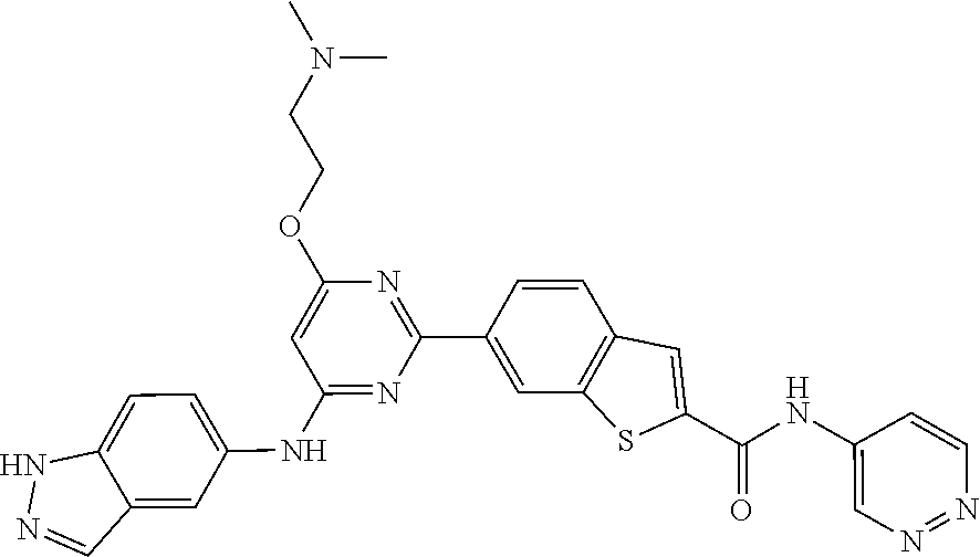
C(COC1=CC(NC2=CC=C3C(=C2)C=NN3)=NC(C2=CC3=C(C=C2)C=C(C(NC2=CN=NC=C2)=O)S3)=N1)N(C)C
